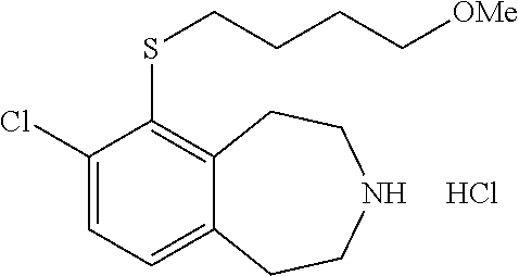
C1(Cl)=CC=C2C(=C1SCCCC[OMe])CCNCC2.Cl
